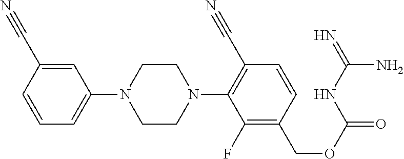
C1=C(C#N)C=CC=C1N1CCN(C2=C(C#N)C=CC(COC(=O)NC(=N)N)=C2F)CC1
